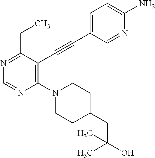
N1=C(CC)C(C#CC2=CC=C(N)N=C2)=C(N2CCC(CC(O)(C)C)CC2)N=C1
